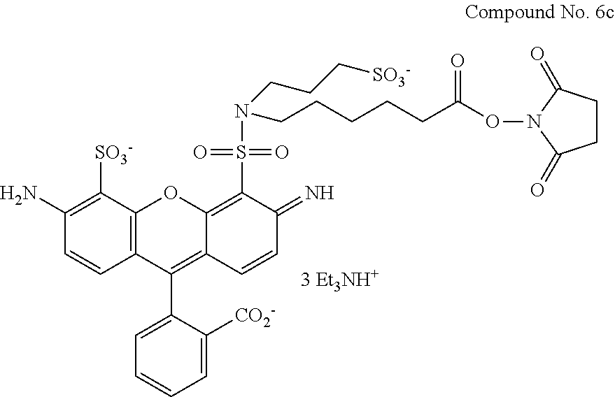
C12=C(C([SO3-])=C(N)C=C1)OC1=C(S(N(CCC[SO3-])CCCCCC(ON3C(=O)CCC3=O)=O)(=O)=O)C(=N)C=CC1=C2C1=CC=CC=C1[CO2-].[3 Et3NH+]
